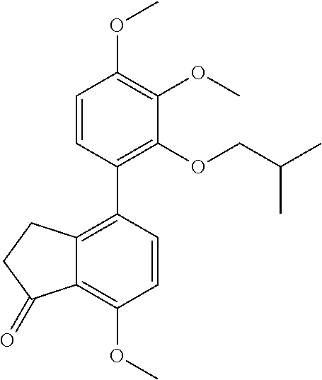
C12=C(C3=C(OCC(C)C)C(OC)=C(OC)C=C3)C=CC(OC)=C1C(=O)CC2
